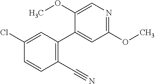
C1(OC)=NC=C(OC)C(C2=C(C#N)C=CC(Cl)=C2)=C1
